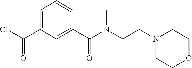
C1=C(C(Cl)=O)C=C(C(N(CCN2CCOCC2)C)=O)C=C1
